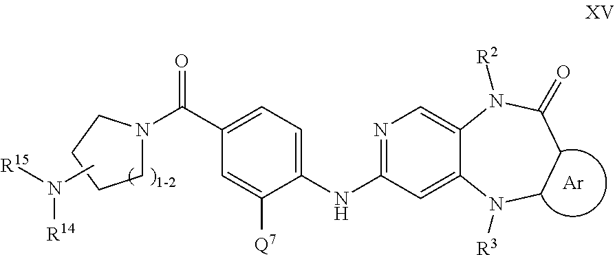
C1N(C(C2=CC=C(NC3=NC=C4C(=C3)N([R3])CCC(=O)N4[R2])C([Q7])=C2)=O)CCC1.[Ar].CN([R14])[R15]
